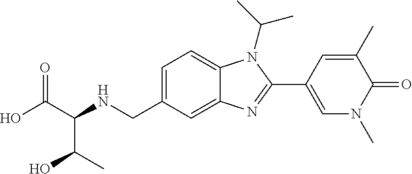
OC(C(NCC1=CC=C2C(=C1)N=C(C1=CN(C)C(=O)C(C)=C1)N2C(C)C)C(C)O)=O
